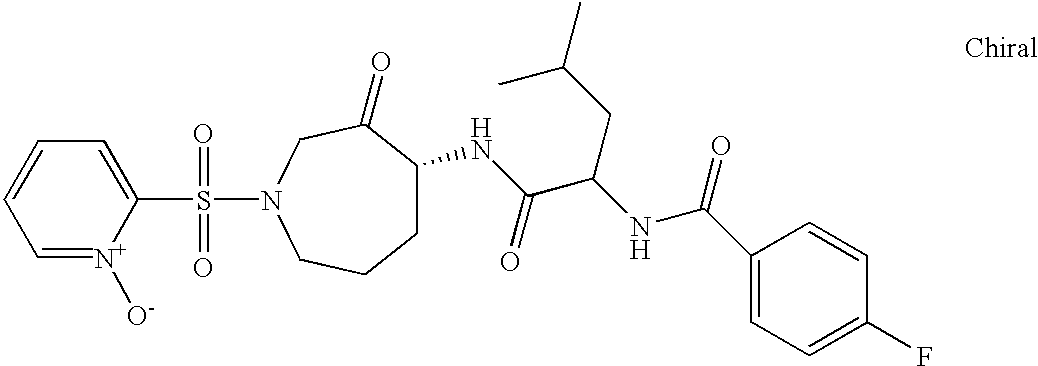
S(C1=CC=CC=[N+]1[O-])(=O)(N1CCCC(NC(C(NC(=O)C2=CC=C(F)C=C2)CC(C)C)=O)C(=O)C1)=O
